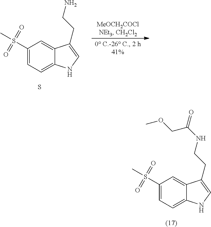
C1(S(C)(=O)=O)=CC=C2C(=C1)C(CCNC(=O)COC)=CN2.C1(S(C)(=O)=O)=CC=C2C(=C1)C(CCN)=CN2.S
